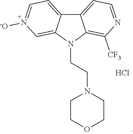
C12=CC=NC([CF3])=C1N(CCN1CCOCC1)C1=CN([-O])=CC=C21.Cl
